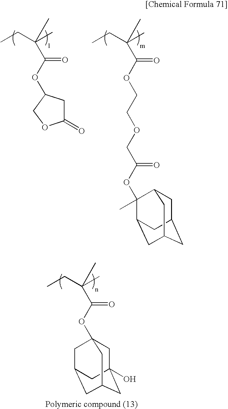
CCC(C)(C)C(OCCOCC(OC1(C)C2CC3CC(CC1C3)C2)=O)=O.CCC(C)(C)C(OC1CC(=O)OC1)=O.CCC(C)(C)C(OC12CC3(O)CC(CC(C1)C3)C2)=O
